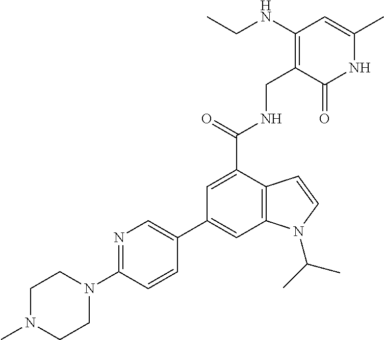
C1=C(C(=O)NCC2=C(NCC)C=C(C)NC2=O)C2=C(C=C1C1=CN=C(N3CCN(C)CC3)C=C1)N(C(C)C)C=C2
